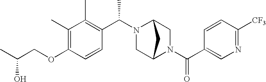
C(OC1=C(C)C(C)=C(C(N2C3CN(C(C4=CN=C([CF3])C=C4)=O)C(C2)C3)C)C=C1)C(C)O
